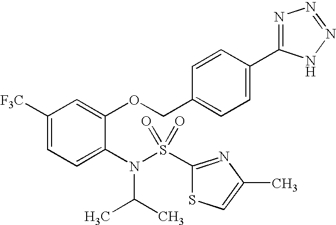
C1([F3C])=CC=C(N(S(C2=NC(C)=CS2)(=O)=O)C(C)C)C(OCC2=CC=C(C3=NN=NN3)C=C2)=C1
